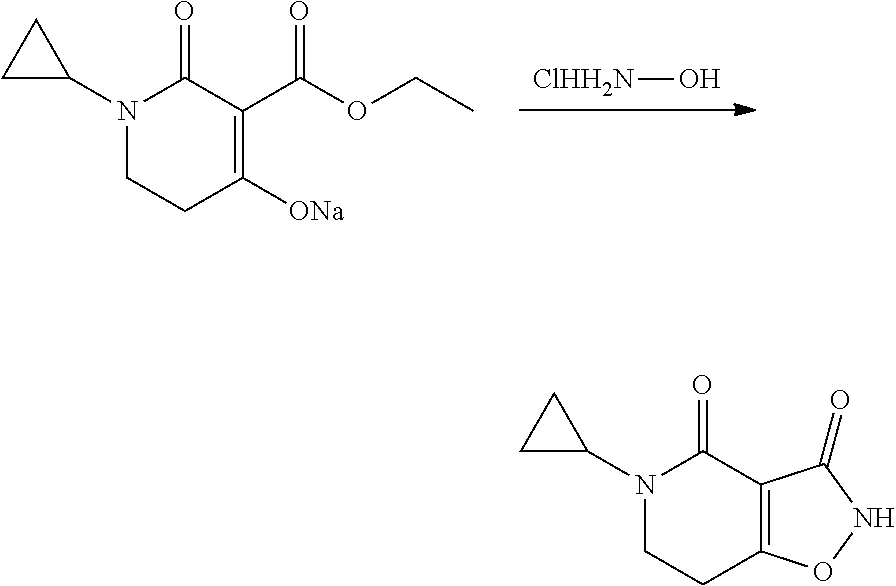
[ClHH2N]O.N1(C2CC2)CCC([ONa])=C(C(OCC)=O)C1=O.N1(C2CC2)CCC2=C(C1=O)C(=O)NO2
